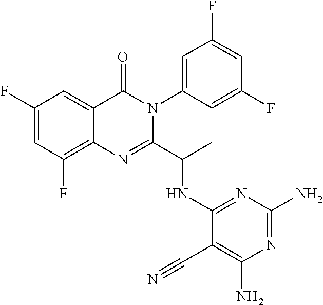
C1(F)=CC(F)=C2C(=C1)C(=O)N(C1=CC(F)=CC(F)=C1)C(C(C)NC1=NC(N)=NC(N)=C1C#N)=N2
